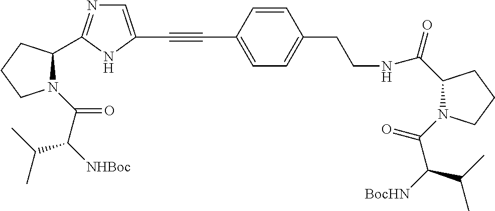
C1=C(C#CC2=CN=C(C3N(C(C([NHBoc])C(C)C)=O)CCC3)N2)C=CC(CCNC(=O)C2N(C(C(C(C)C)[BocHN])=O)CCC2)=C1
